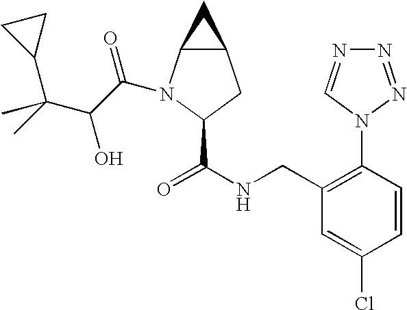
C1(CNC(=O)C2CC3C(N2C(C(C(C2CC2)(C)C)O)=O)C3)=C(N2N=NN=C2)C=CC(Cl)=C1
